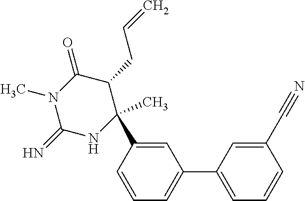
C1(C#N)=CC(C2=CC=CC(C3(C)C(CC=C)C(=O)N(C)C(=N)N3)=C2)=CC=C1
